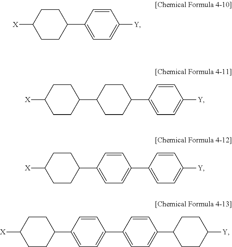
C1=C(C2CCC([X])CC2)C=CC([Y])=C1.C1=C(C2CCC(C3CCC([X])CC3)CC2)C=CC([Y])=C1.C1=C(C2=CC=C(C3CCC([X])CC3)C=C2)C=CC([Y])=C1.C1CC([Y])CCC1C1=CC=C(C2=CC=C(C3CCC([X])CC3)C=C2)C=C1
